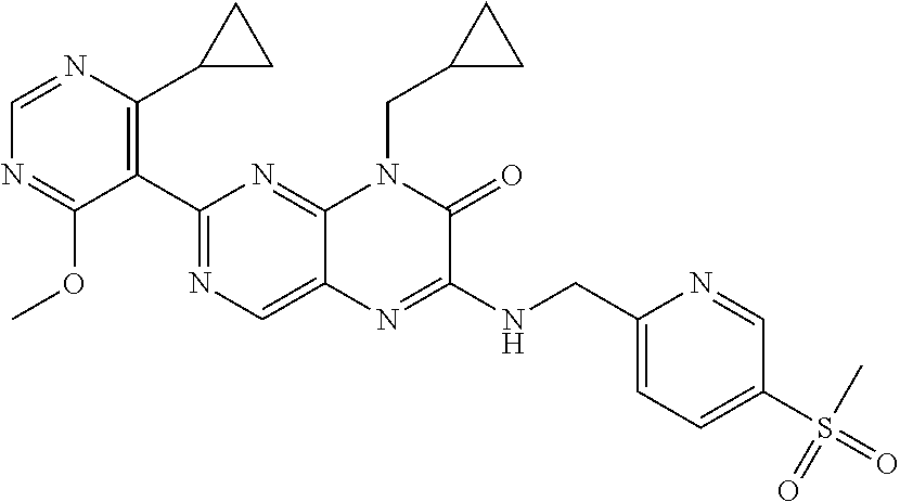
C1=NC(C2CC2)=C(C2=NC=C3C(=N2)N(CC2CC2)C(=O)C(NCC2=CC=C(S(=O)(=O)C)C=N2)=N3)C(OC)=N1
